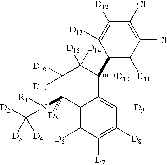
C1([D16])([D17])C(N([R1])C([D2])([D3])[D4])([D5])C2=C([D6])C([D7])=C([D8])C([D9])=C2C([D10])(C2=C([D11])C(Cl)=C(Cl)C([D12])=C2[D13])C1([D15])[D14]
